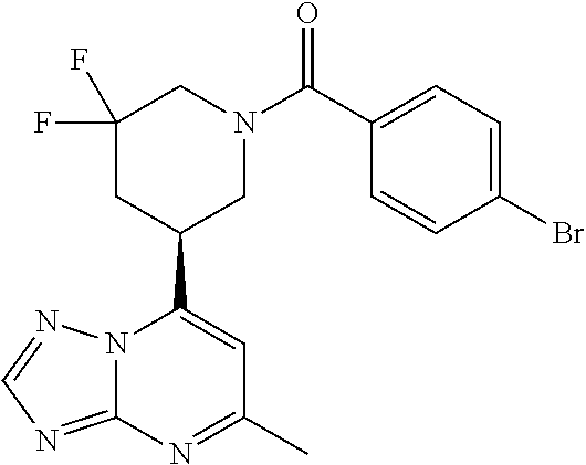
N12C(=NC=N1)N=C(C)C=C2C1CN(C(C2=CC=C(Br)C=C2)=O)CC(F)(F)C1
